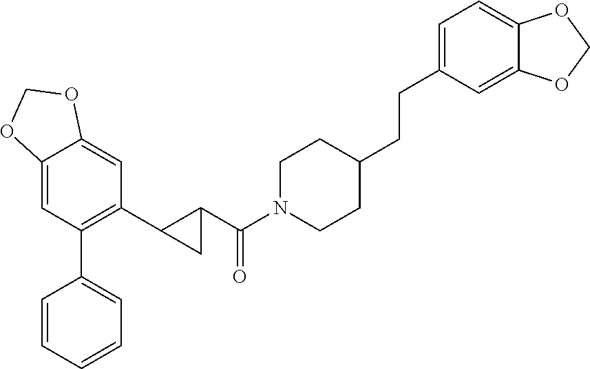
C12=CC(C3=CC=CC=C3)=C(C3C(C(N4CCC(CCC5=CC=C6C(=C5)OCO6)CC4)=O)C3)C=C1OCO2
